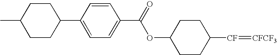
O(C(C1=CC=C(C2CCC(C)CC2)C=C1)=O)C1CCC([CF]=[CFCF3])CC1
